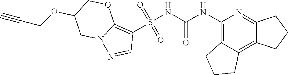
S(NC(NC1=C2C(=C3C(=N1)CCC3)CCC2)=O)(C1=C2N(N=C1)CC(OCC#C)CO2)(=O)=O
